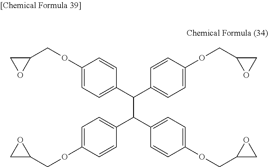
C1(OCC2CO2)=CC=C(C(C2=CC=C(OCC3OC3)C=C2)C(C2=CC=C(OCC3CO3)C=C2)C2=CC=C(OCC3OC3)C=C2)C=C1
